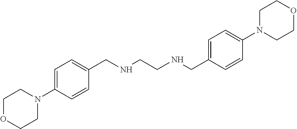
C1=C(N2CCOCC2)C=CC(CNCCNCC2=CC=C(N3CCOCC3)C=C2)=C1
